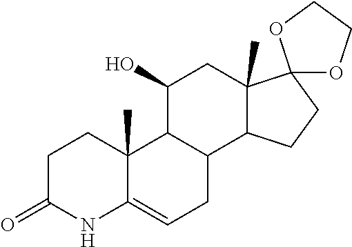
C1C(=O)NC2=CCC3C(C2(C)C1)C(O)CC1(C)C3CCC12OCCO2
